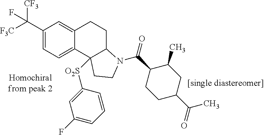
C1(C([F3C])([CF3])F)=CC=C2C(=C1)CCC1C2([O2S]C2=CC(F)=CC=C2)CCN1C(=O)C1CCC(C(C)=O)CC1C
